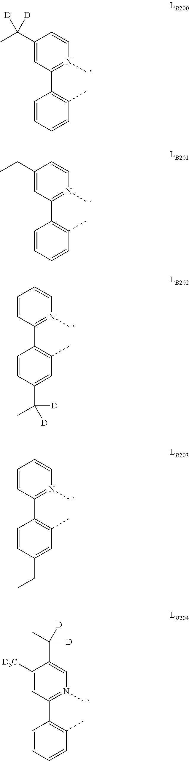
C1(C([D])(C)[D])=CC(C2=C(C)C=CC=C2)=N(C)C=C1.C1=CC(C2=C(C)C=C(C(C)([D])[D])C=C2)=N(C)C=C1.C1=CC(C2=C(C)C=C(CC)C=C2)=N(C)C=C1.C1(CC)=CC(C2=C(C)C=CC=C2)=N(C)C=C1.C1([D3C])=CC(C2=C(C)C=CC=C2)=N(C)C=C1C(C)([D])[D]
